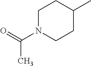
C1N(C(=O)C)CCC(C)C1
